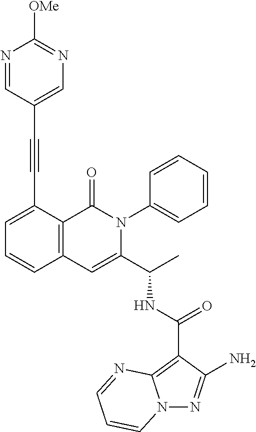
N12N=C(N)C(C(NC(C3=CC4=C(C(=O)N3C3=CC=CC=C3)C(C#CC3=CN=C([OMe])N=C3)=CC=C4)C)=O)=C1N=CC=C2
